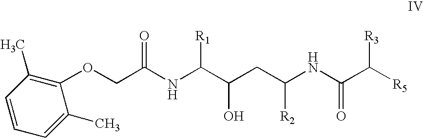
N(C(C(O)CC([R2])NC(=O)C([R3])[R5])[R1])C(COC1=C(C)C=CC=C1C)=O
